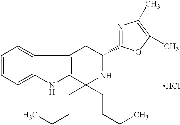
C12=C(C3=CC=CC=C3N1)CC(C1=NC(C)=C(C)O1)NC2(CCCC)CCCC.Cl
